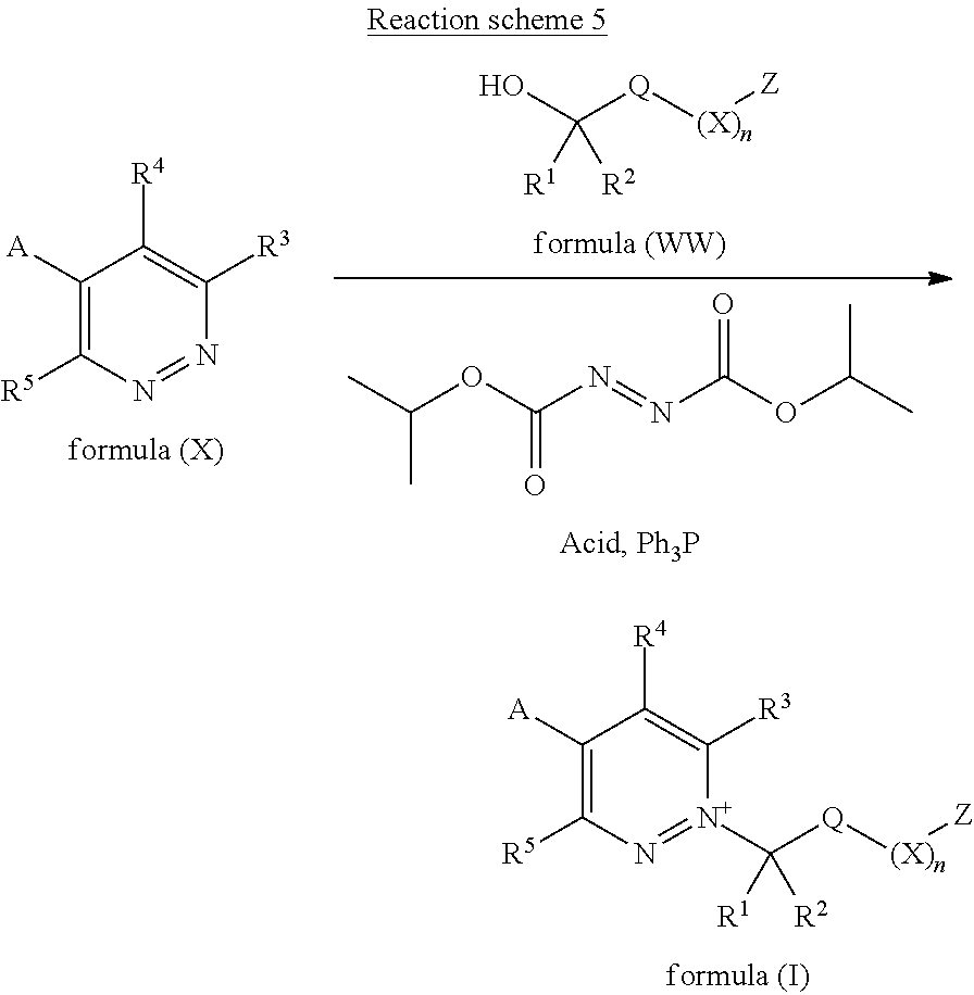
OC([Q][(X)n][Z])([R2])[R1].CC(OC(N=NC(OC(C)C)=O)=O)C.C1([A])=C([R5])N=NC([R3])=C1[R4].C1([A])=C([R5])N=[N+](C([Q][(X)n][Z])([R2])[R1])C([R3])=C1[R4]
